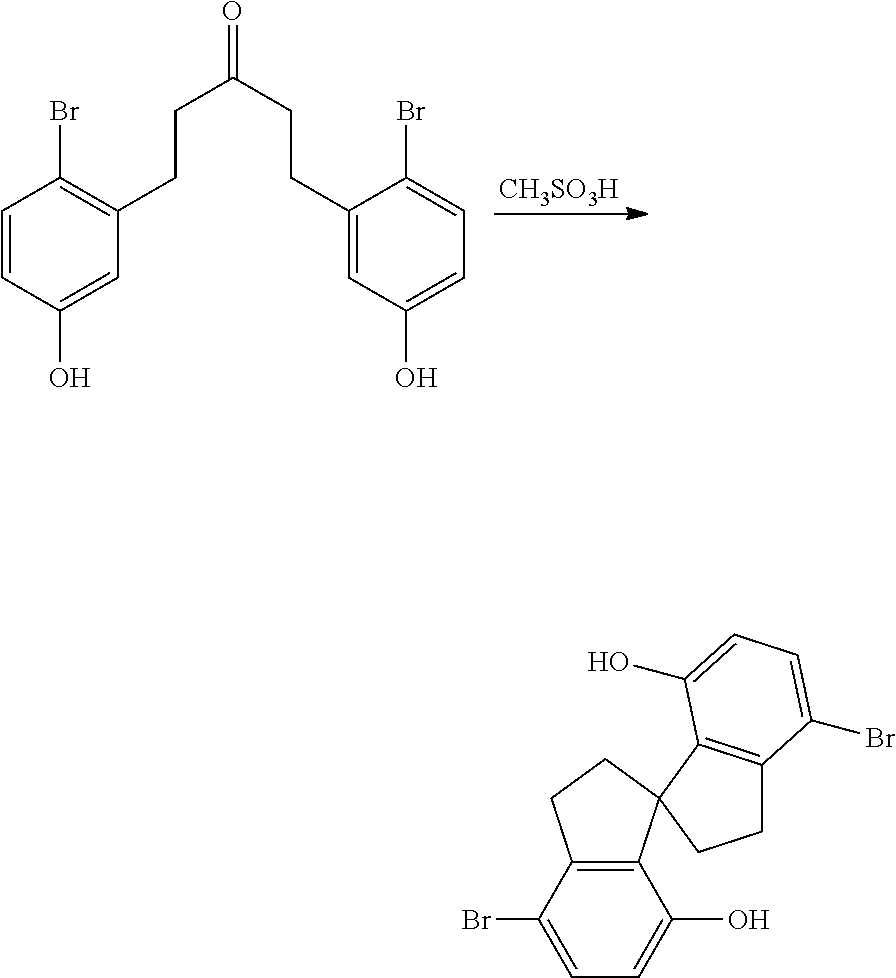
[CH3SO3H].C1(O)=CC(CCC(CCC2=CC(O)=CC=C2Br)=O)=C(Br)C=C1.C12=C(C(Br)=CC=C1O)CCC21C2=C(CC1)C(Br)=CC=C2O
